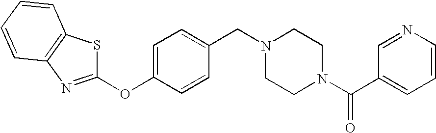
C1=C(OC2=NC3=C(S2)C=CC=C3)C=CC(CN2CCN(C(C3=CC=CN=C3)=O)CC2)=C1
